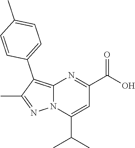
C12=C(C3=CC=C(C)C=C3)C(C)=NN1C(C(C)C)=CC(C(O)=O)=N2
